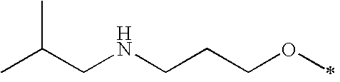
C(CNCCCOC)(C)C
